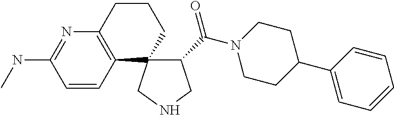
C1(C(N2CCC(C3=CC=CC=C3)CC2)=O)C2(CNC1)CCCC1=C2C=CC(NC)=N1
